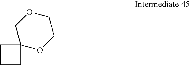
C1CCC12OCCOC2
